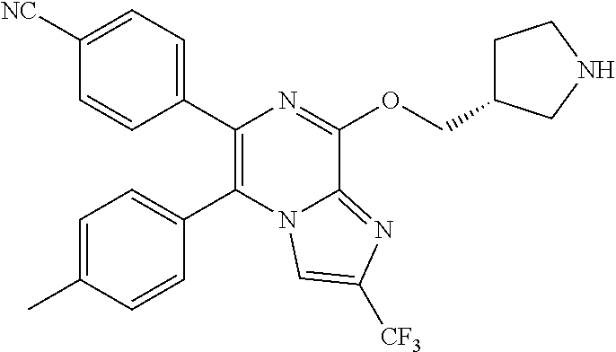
C1(C2=C(C3=CC=C([NC])C=C3)N=C(OCC3CCNC3)C3=NC([CF3])=CN23)=CC=C(C)C=C1
